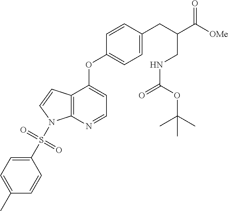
C12=C(N=CC=C1OC1=CC=C(CC(C(=O)[OMe])CNC(OC(C)(C)C)=O)C=C1)N(S(=O)(=O)C1=CC=C(C)C=C1)C=C2
